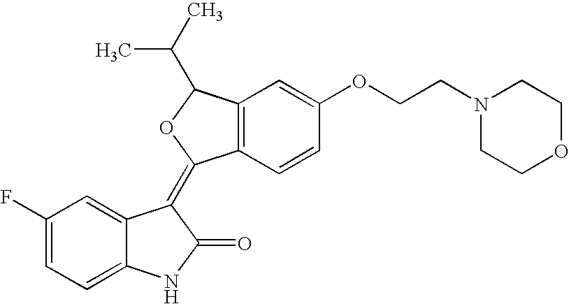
C1=C2C(=CC=C1F)NC(=O)C2=C1C2=C(C=C(OCCN3CCOCC3)C=C2)C(C(C)C)O1
